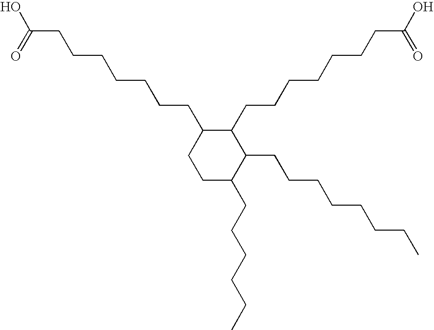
OC(=O)CCCCCCCC1CCC(CCCCCC)C(CCCCCCCC)C1CCCCCCCC(O)=O
